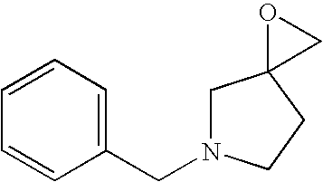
C1(CN2CC3(CC2)CO3)=CC=CC=C1
